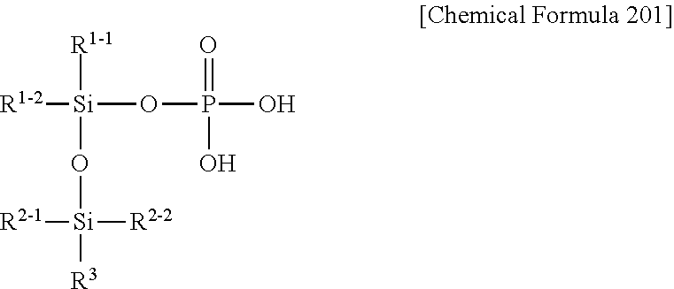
[R1-2][Si](O[Si]([R2-1])([R3])[R2-2])(OP(=O)(O)O)[R1-1]
